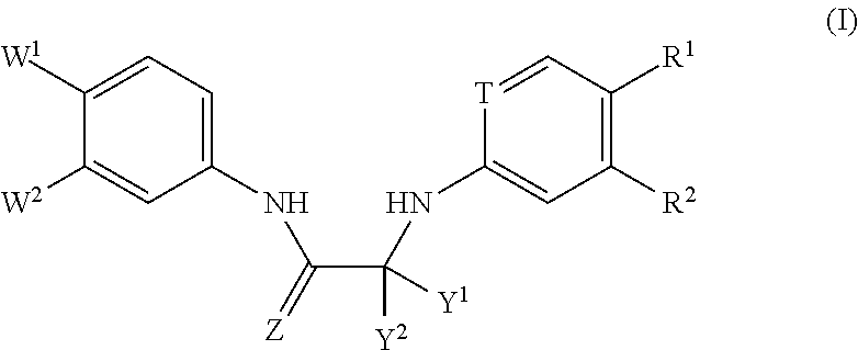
C1(NC(C(NC2=CC([R2])=C([R1])C=[T]2)([Y2])[Y1])=[Z])=CC=C([W1])C([W2])=C1
